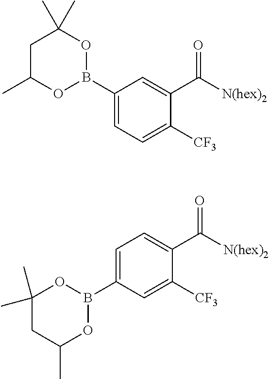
C1(B2OC(C)(C)CC(C)O2)=CC=C([CF3])C(C([N(hex)2])=O)=C1.C1=C(B2OC(C)(C)CC(C)O2)C=C([CF3])C(C([N(hex)2])=O)=C1
